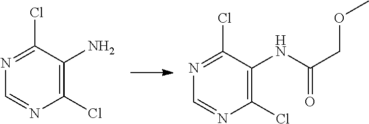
C1(Cl)=C(NC(COC)=O)C(Cl)=NC=N1.C1(Cl)=C(N)C(Cl)=NC=N1
